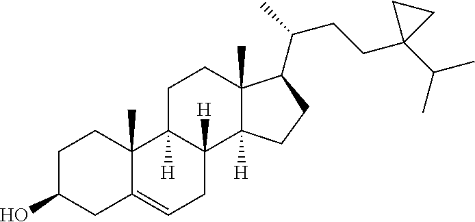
C1C(O)CC2=CCC3([H])C([H])(C2(C)C1)CCC1(C)C3([H])CCC1C(CCC1(C(C)C)CC1)C
